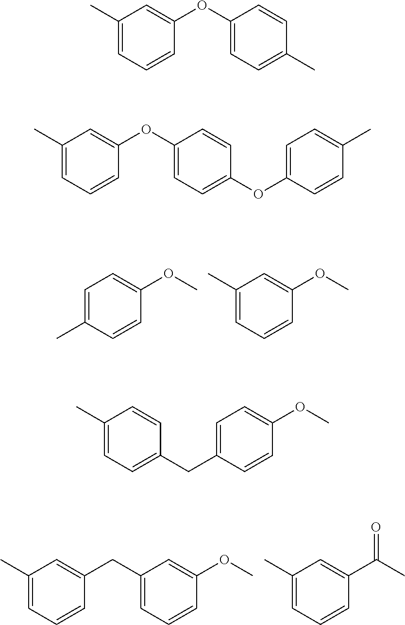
C1=C(C)C=CC(OC)=C1.C1(C)=CC=CC(OC)=C1.C1(C)=CC=CC(CC2=CC=CC(OC)=C2)=C1.C1=C(C)C=C(C(C)=O)C=C1.C1(C)=CC=CC(OC2=CC=C(C)C=C2)=C1.C1(C)=CC=CC(OC2=CC=C(OC3=CC=C(C)C=C3)C=C2)=C1.C1(C)=CC=C(CC2=CC=C(OC)C=C2)C=C1
